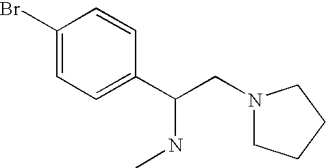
N1(CC(C2=CC=C(Br)C=C2)NC)CCCC1
